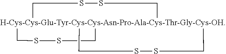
S1SC[H-Cys-Cys-Glu-Tyr-Cys-Cys-Asn-Pro-Ala-Cys-Thr-Gly-Cys-OH]23(C1)(CSSC2)CSSC3
